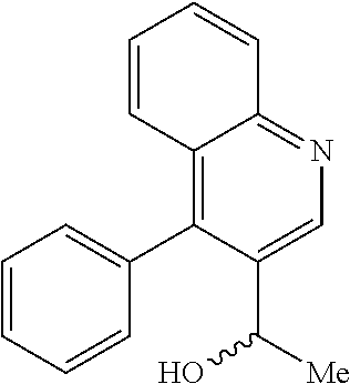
C12=C(C3=CC=CC=C3)C(C([Me])O)=CN=C1C=CC=C2
